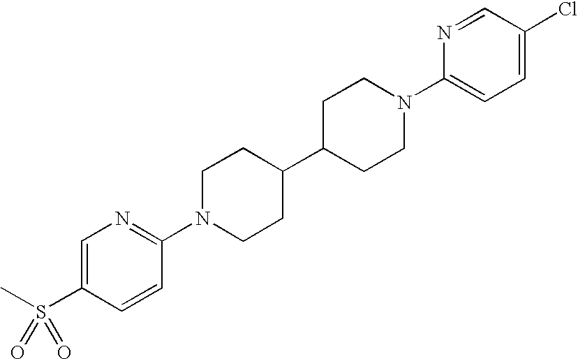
C1=C(S(C)(=O)=O)C=CC(N2CCC(C3CCN(C4=CC=C(Cl)C=N4)CC3)CC2)=N1
